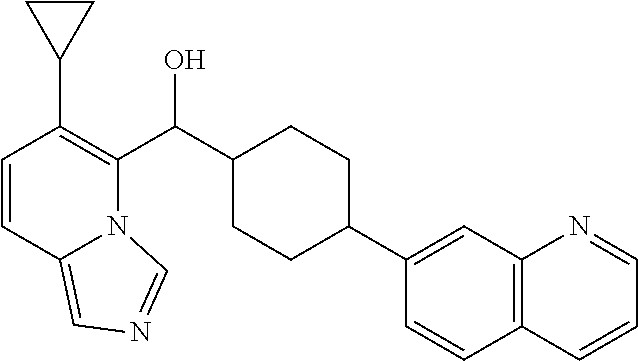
C1(C(C2=C(C3CC3)C=CC3=CN=CN23)O)CCC(C2=CC3=C(C=C2)C=CC=N3)CC1
